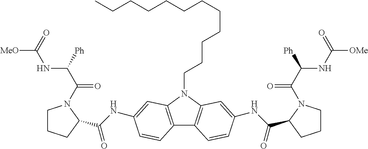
C1CCC(C(NC2=CC3=C(C4=C(N3CCCCCCCCCCCC)C=C(NC(C3CCCN3C(C(NC([OMe])=O)[Ph])=O)=O)C=C4)C=C2)=O)N1C(C(NC([MeO])=O)[Ph])=O
